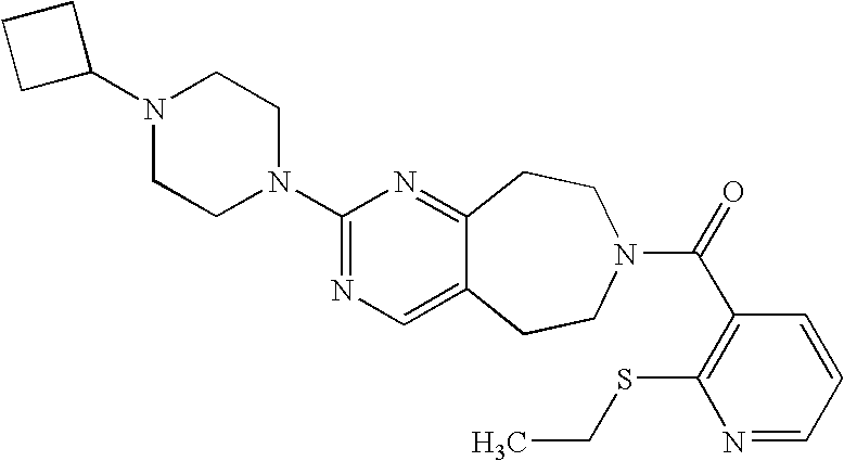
C1(N2CCN(C3=NC=C4C(=N3)CCN(C(=O)C3=C(SCC)N=CC=C3)CC4)CC2)CCC1
